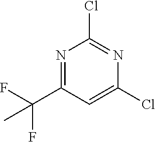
N1=C(C(F)(F)C)C=C(Cl)N=C1Cl
